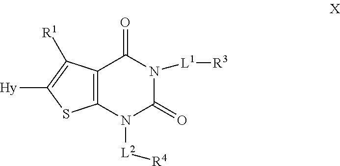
C12=C(N([L2][R4])C(=O)N([L1][R3])C1=O)SC([Hy])=C2[R1]
